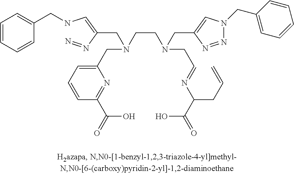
C1=CC=CC(CNC=C(N=N)CN(CC2=CC=CC(C(=O)O)=N2)CCN(CC2=CN(CC3=CC=CC=C3)N=N2)CC=NC(CC=C)C(=O)O)=C1
